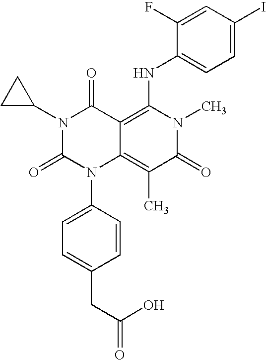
C1=CC(N2C3=C(C)C(=O)N(C)C(NC4=CC=C(I)C=C4F)=C3C(=O)N(C3CC3)C2=O)=CC=C1CC(O)=O
